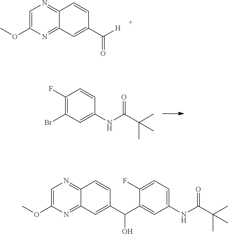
C1=C(OC)N=C2C(=N1)C=CC(C([H])=O)=C2.C1(F)=C(Br)C=C(NC(C(C)(C)C)=O)C=C1.C1=C(OC)N=C2C(=N1)C=CC(C(C1=CC(NC(C(C)(C)C)=O)=CC=C1F)O)=C2
